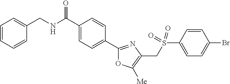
C1=CC=CC(CNC(C2=CC=C(C3=NC(CS(C4=CC=C(Br)C=C4)(=O)=O)=C([Me])O3)C=C2)=O)=C1
